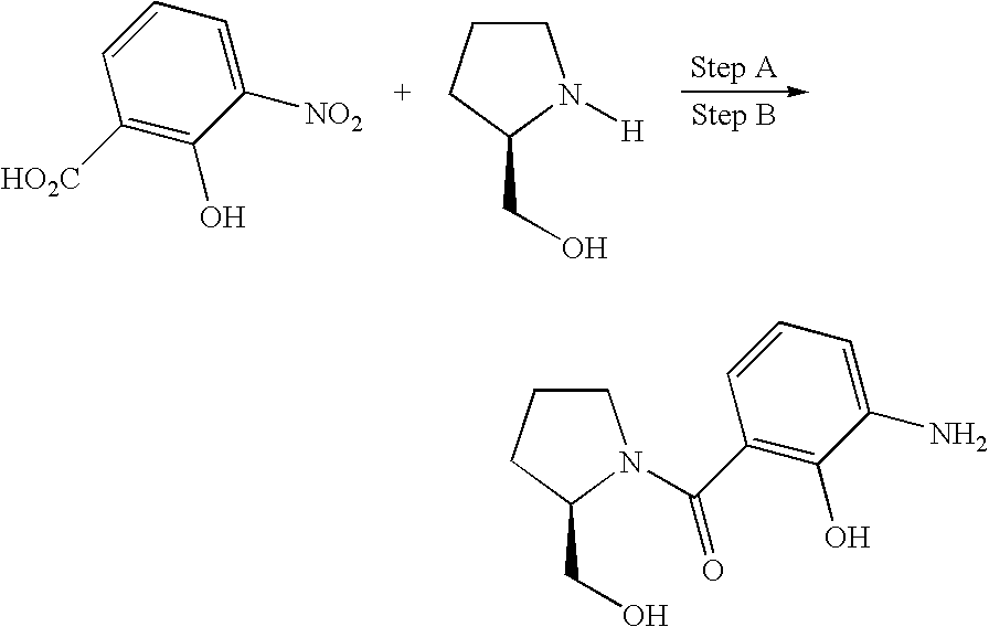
C1([HO2C])=C(O)C([NO2])=CC=C1.C1CCC(CO)N1[H].C1CCC(CO)N1C(C1=C(O)C(N)=CC=C1)=O
